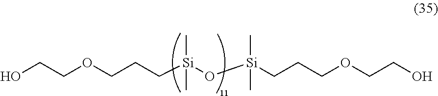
OCCOCCC[Si](O[Si](CCCOCCO)(C)C)(C)C
